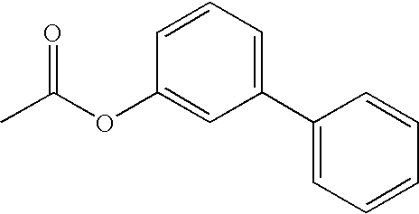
O=C(OC1=CC(C2=CC=CC=C2)=CC=C1)C
